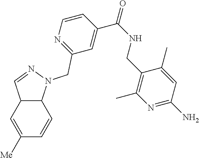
C12C(C=C([Me])C=C1)C=NN2CC1=NC=CC(C(NCC2=C(C)N=C(N)C=C2C)=O)=C1
